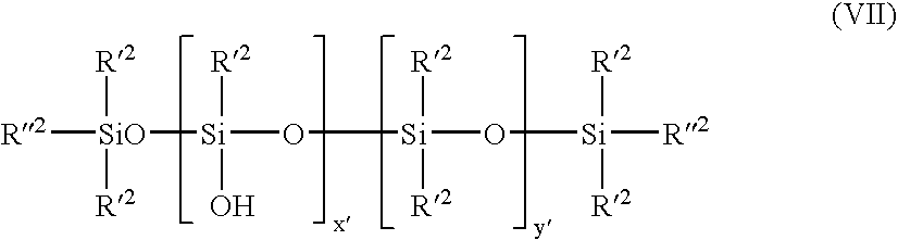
[R2][SiO]([R2])([R2])[Si]([R2])(O)O[Si]([R2])([R2])O[Si]([R2])([R2])[R2]
